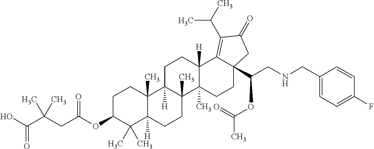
C1C(OC(CC(C(O)=O)(C)C)=O)C(C)(C)C2([H])C(C)(C1)C1([H])C(C)(CC2)C2(C)C([H])(CC1)C1=C(C(C)C)C(=O)CC1(C(CNCC1=CC=C(F)C=C1)OC(=O)C)CC2
